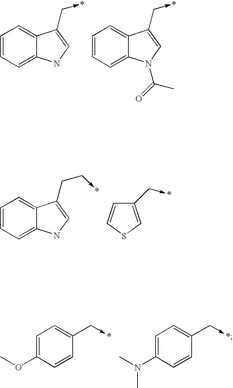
C12=CC=CC=C1NC=C2CC->*.C1(C->*)=CSC=C1.C12=CC=CC=C1N(C(C)=O)C=C2C->*.C12=CC=CC=C1NC=C2C->*.C1=C(OC)C=CC(C->*)=C1.C1=C(N(C)C)C=CC(C->*)=C1
